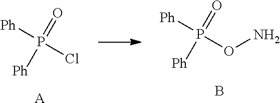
O(N)P([Ph])(=O)[Ph].B.ClP([Ph])(=O)[Ph].[A]
